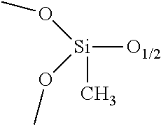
[Si]([O1/2])(OC)(C)OC
